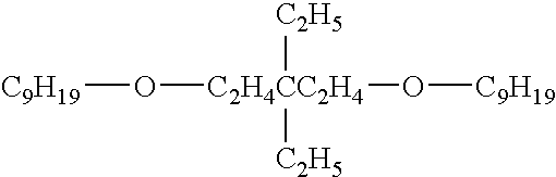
O([C9H19])[C2H4CC2H4](O[C9H19])([C2H5])[C2H5]
